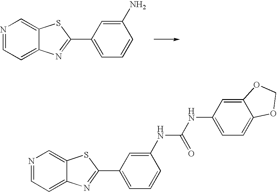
N1=CC=C2C(=C1)SC(C1=CC=CC(N)=C1)=N2.N1=CC=C2C(=C1)SC(C1=CC=CC(NC(=O)NC3=CC=C4C(=C3)OCO4)=C1)=N2
